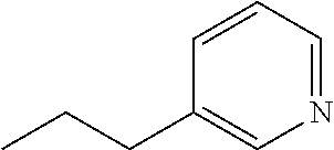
N1=CC=CC(CCC)=C1
